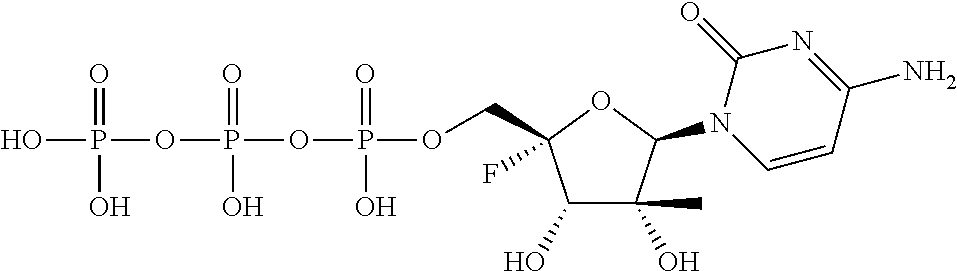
C1(O)C(O)(C)C(N2C=CC(N)=NC2=O)OC1(COP(OP(OP(O)(=O)O)(=O)O)(=O)O)F
